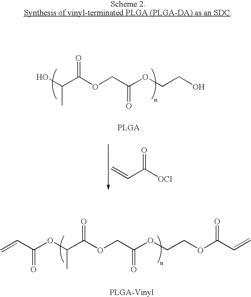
OC(C(OCC(OCCO)=O)=O)C.C=CC([OCl])=O.C=CC(OC(C(OCC(OCCOC(C=C)=O)=O)=O)C)=O
